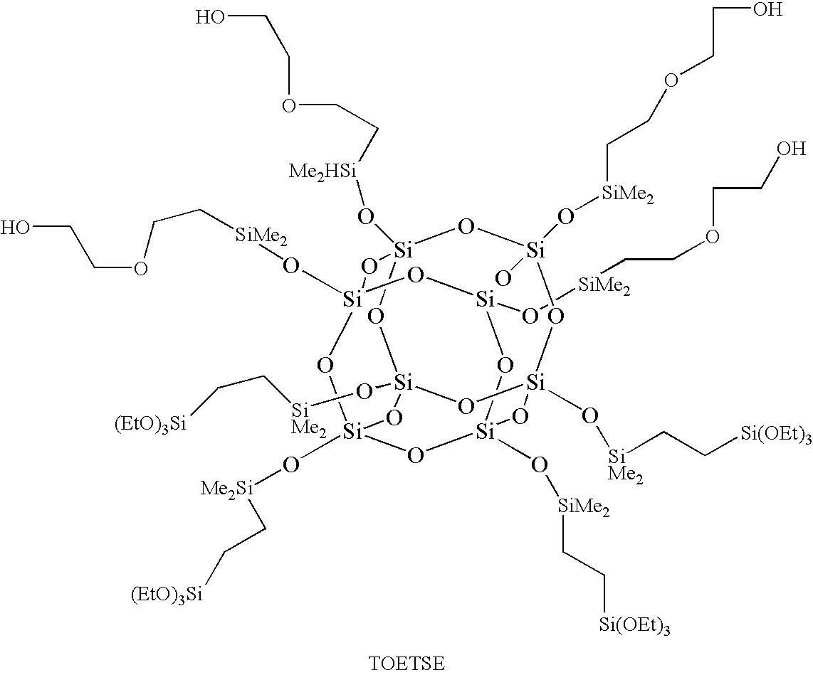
[Si]12(O[Me2HSi]CCOCCO)O[Si](O[SiMe2]CCOCCO)(O)O[Si]3(O[SiMe2]CC[Si(OEt)3])O[Si](O[SiMe2]CC[(EtO)3Si])(O1)O[Si]1(O[Me2Si]CC[(EtO)3Si])O[Si](O[SiMe2]CC[Si(OEt)3])(O[Si](O[SiMe2]CCOCCO)O[Si](O[SiMe2]CCOCCO)(O1)O2)O3
